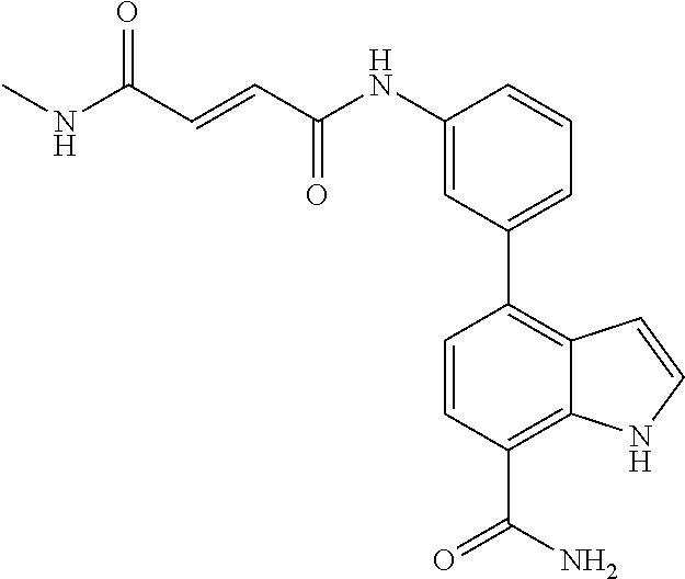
C1(NC(C=CC(NC)=O)=O)=CC(C2=C3C(=C(C(N)=O)C=C2)NC=C3)=CC=C1
